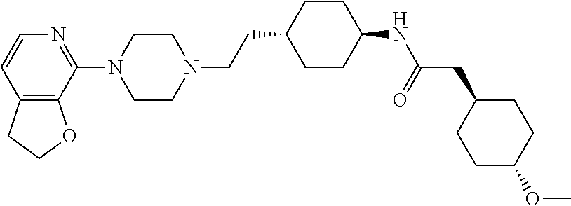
C12=C(C(N3CCN(CCC4CCC(NC(=O)CC5CCC(OC)CC5)CC4)CC3)=NC=C1)OCC2
